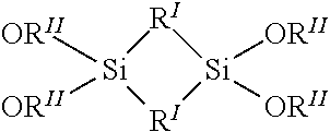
[Si]1([ORII])([ORII])[RI][Si]([ORII])([ORII])[RI]1
